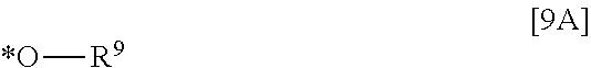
[*O][R9]
